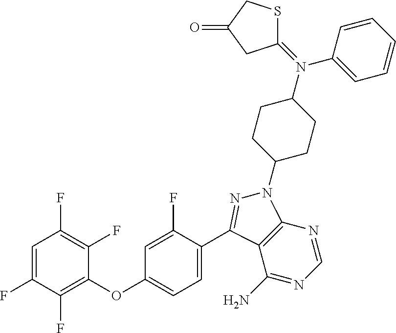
C1=C(F)C(F)=C(OC2=CC=C(C3=NN(C4CCC(N(C5=CC=CC=C5)=C5SCC(=O)C5)CC4)C4=C3C(N)=NC=N4)C(F)=C2)C(F)=C1F
